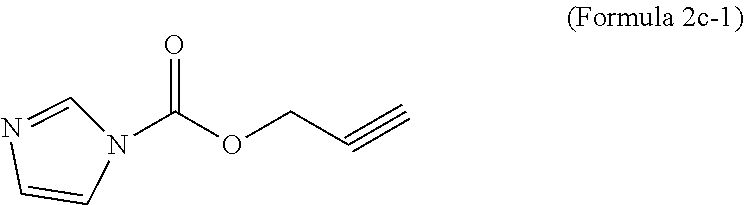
N1(C(OCC#C)=O)C=NC=C1
